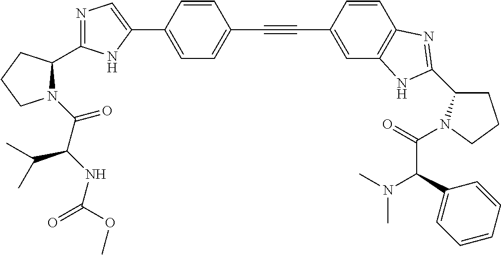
C1=C(C2=CN=C(C3N(C(C(NC(=O)OC)C(C)C)=O)CCC3)N2)C=CC(C#CC2=CC3=C(C=C2)N=C(C2CCCN2C(=O)C(N(C)C)C2=CC=CC=C2)N3)=C1
